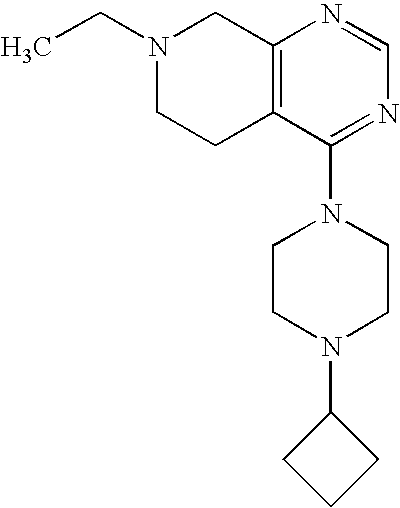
CCN1CCC2=C(C1)N=CN=C2N1CCN(C2CCC2)CC1
